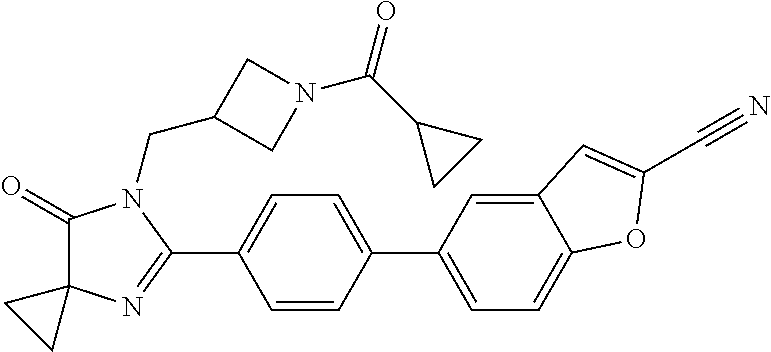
C1(=O)C2(N=C(C3=CC=C(C4=CC=C5C(=C4)C=C(C#N)O5)C=C3)N1CC1CN(C(C3CC3)=O)C1)CC2
